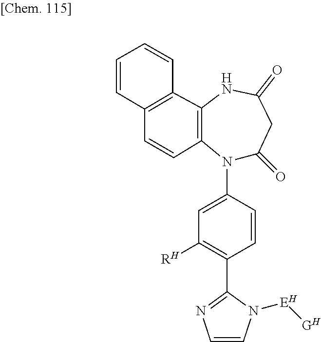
C12=C(C=CC3=C1NC(=O)CC(=O)N3C1=CC([RH])=C(C3=NC=CN3[EH][GH])C=C1)C=CC=C2
